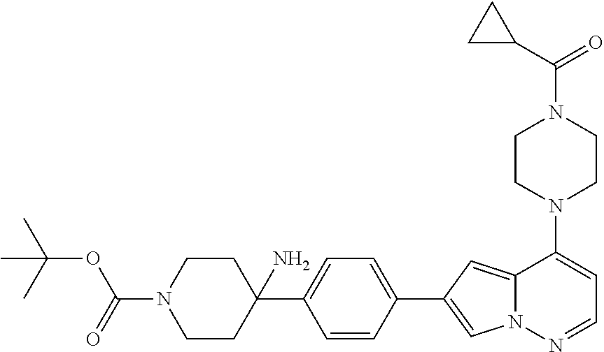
N1(C2=CC=NN3C2=CC(C2=CC=C(C4(N)CCN(C(=O)OC(C)(C)C)CC4)C=C2)=C3)CCN(C(=O)C2CC2)CC1
